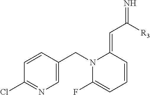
C1=CC(CN2C(F)=CC=CC2=CC([R3])=N)=CN=C1Cl
